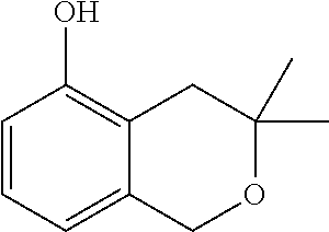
C1=CC=C2C(=C1O)CC(C)(C)OC2
